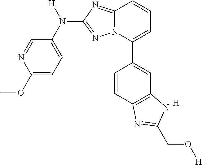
C1=NC(OC)=CC=C1N([H])C1=NN2C(=N1)C=CC=C2C1=CC2=C(C=C1)N=C(CO[H])N2.[H]
